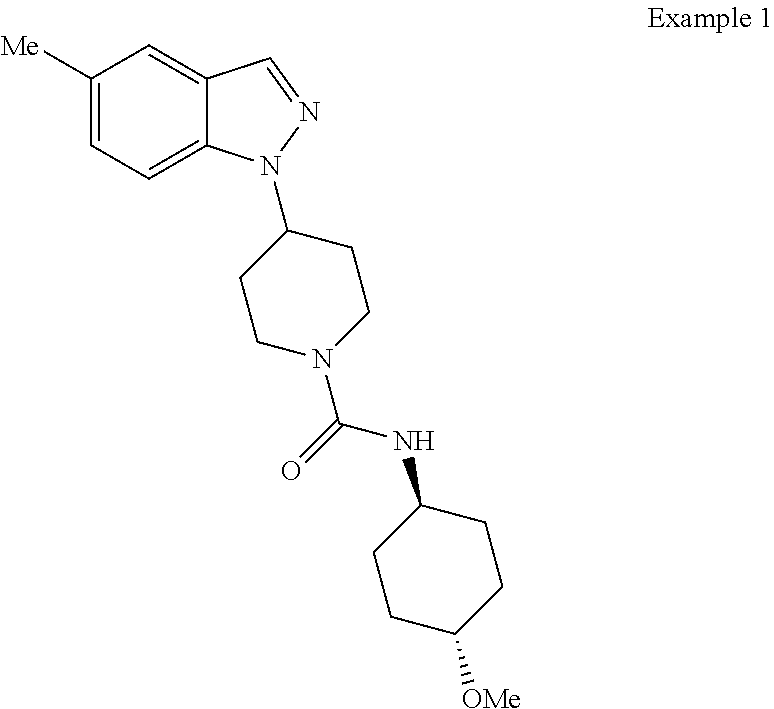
C1([Me])=CC=C2C(=C1)C=NN2C1CCN(C(NC2CCC([OMe])CC2)=O)CC1
